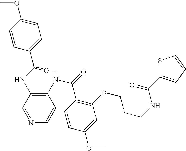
C1(C(NC2=C(NC(=O)C3=C(OCCCNC(=O)C4=CC=CS4)C=C(OC)C=C3)C=CN=C2)=O)=CC=C(OC)C=C1
